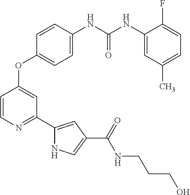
C1=CN=C(C2=CC(C(=O)NCCCO)=CN2)C=C1OC1=CC=C(NC(NC2=CC(C)=CC=C2F)=O)C=C1
